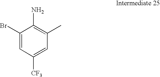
C1(Br)=CC([CF3])=CC(C)=C1N
